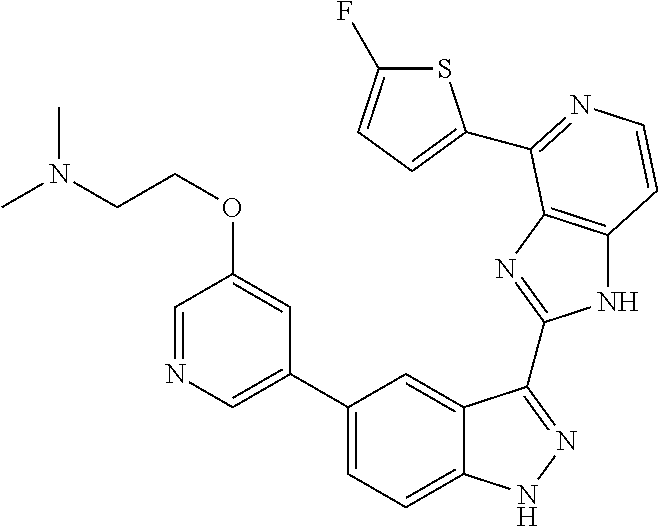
C1(C2=CN=CC(OCCN(C)C)=C2)=CC=C2C(=C1)C(C1=NC3=C(N1)C=CN=C3C1=CC=C(F)S1)=NN2
